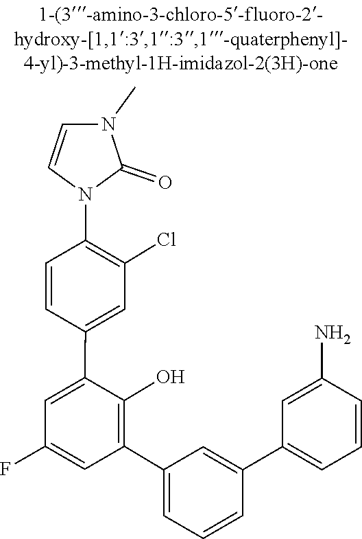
C1=C(N)C=CC=C1C1=CC(C2=C(O)C(C3=CC(Cl)=C(N4C=CN(C)C4=O)C=C3)=CC(F)=C2)=CC=C1
